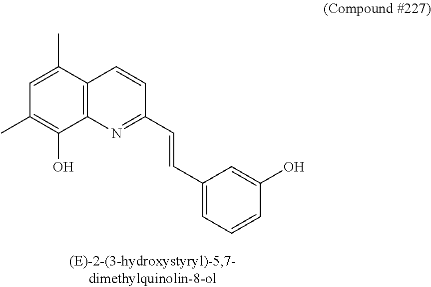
C12=C(C(C)=CC(C)=C1O)C=CC(C=CC1=CC=CC(O)=C1)=N2
